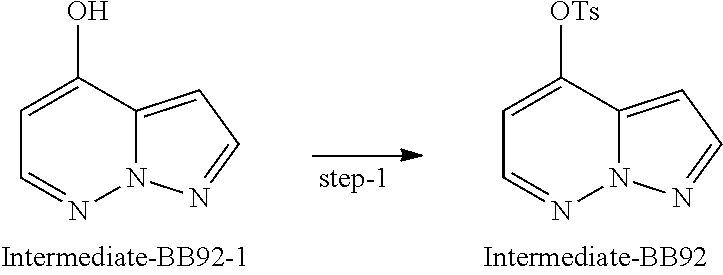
C1=C(O)C2=CC=NN2N=C1.C1=C([OTs])C2=CC=NN2N=C1
